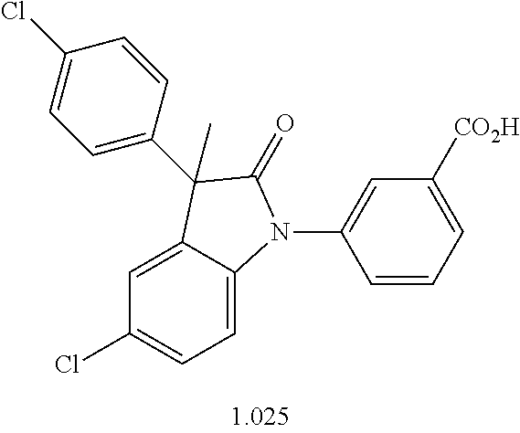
C1=C2C(=CC=C1Cl)N(C1=CC([CO2H])=CC=C1)C(=O)C2(C)C1=CC=C(Cl)C=C1
